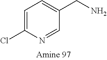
N1=CC(CN)=CC=C1Cl
